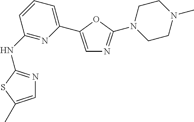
N(C1=NC(C2=CN=C(N3CCN(C)CC3)O2)=CC=C1)C1=NC=C(C)S1
